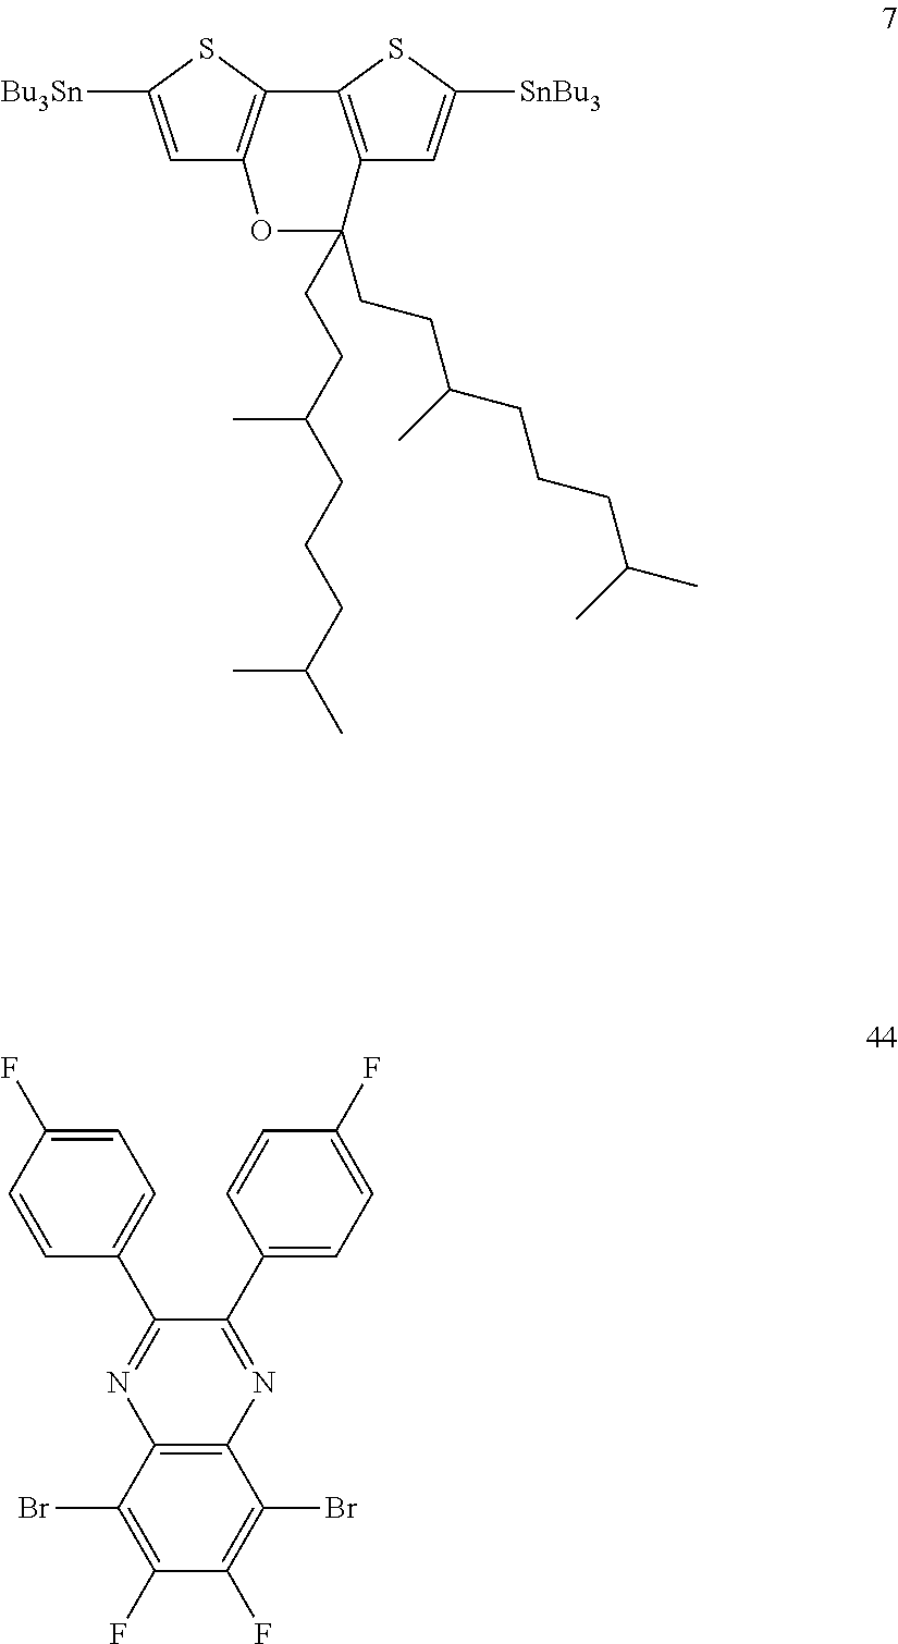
C1=C([Bu3Sn])SC2=C1OC(CCC(CCCC(C)C)C)(CCC(CCCC(C)C)C)C1=C2SC([SnBu3])=C1.C1(F)=C(Br)C2=C(C(Br)=C1F)N=C(C1=CC=C(F)C=C1)C(C1=CC=C(F)C=C1)=N2
